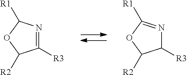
C1([R3])=NC([R1])OC1[R2].C1([R3])N=C([R1])OC1[R2]
